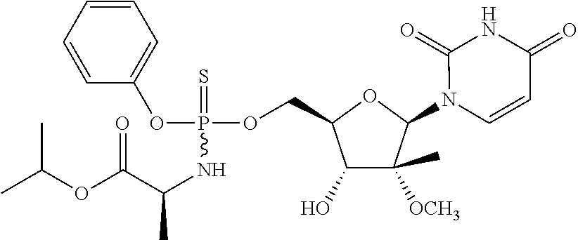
C1=CC=CC=C1OP(OCC1C(O)C(C)([OCH3])C(N2C=CC(=O)NC2=O)O1)(=S)NC(C)C(OC(C)C)=O
